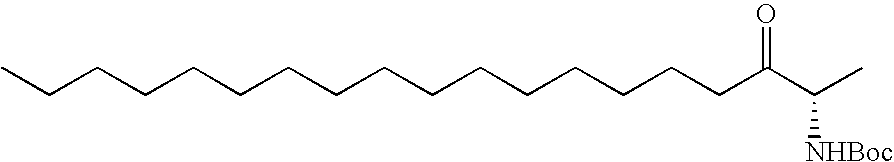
C(CCCCCCCCCCCCCC(C([NHBoc])C)=O)CC
